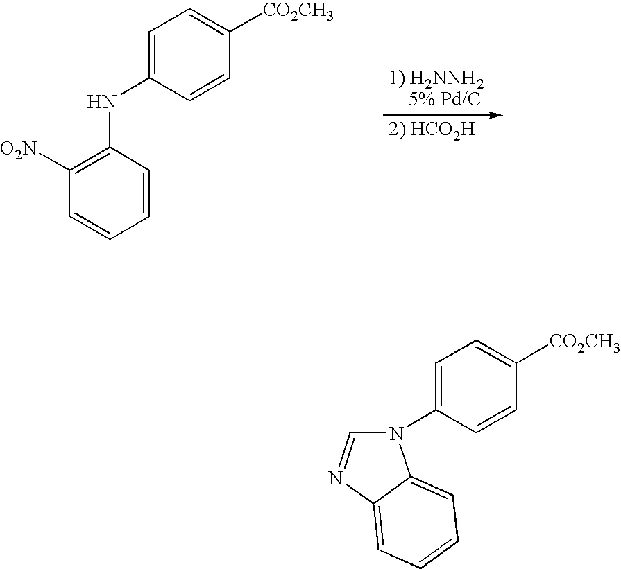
C1=CC(NC2=CC=C([CO2CH3])C=C2)=C([O2N])C=C1.C12=CC=CC=C1N(C1=CC=C([CO2CH3])C=C1)C=N2
